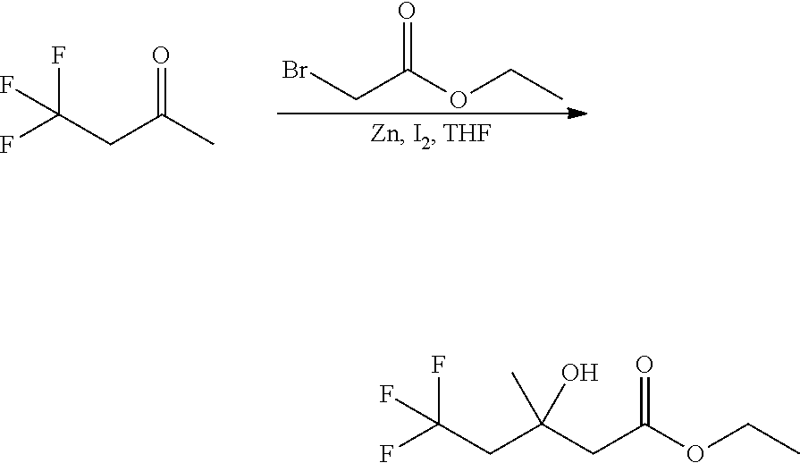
BrCC(OCC)=O.FC(CC(C)=O)(F)F.C(C(OCC)=O)C(CC(F)(F)F)(C)O
